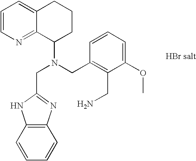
C1=CN=C2C(=C1)CCCC2N(CC1=NC2=C(N1)C=CC=C2)CC1=C(CN)C(OC)=CC=C1
